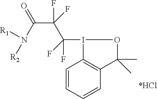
C1=CC=CC2=C1I(C(C(C(N([R2])[R1])=O)(F)F)(F)F)OC2(C)C
